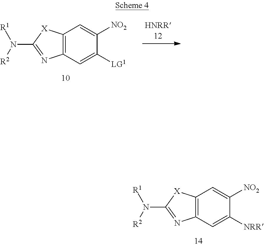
C12=C([X]C(N([R2])[R1])=N1)C=C([NO2])C([NRR])=C2.C12=C([X]C(N([R2])[R1])=N1)C=C([NO2])C([LG1])=C2
